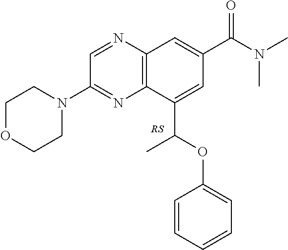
C1OCCN(C2=NC3=C(N=C2)C=C(C(N(C)C)=O)C=C3C(OC2=CC=CC=C2)C)C1
